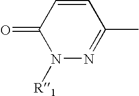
C1=CC(=O)N([R1])N=C1C
